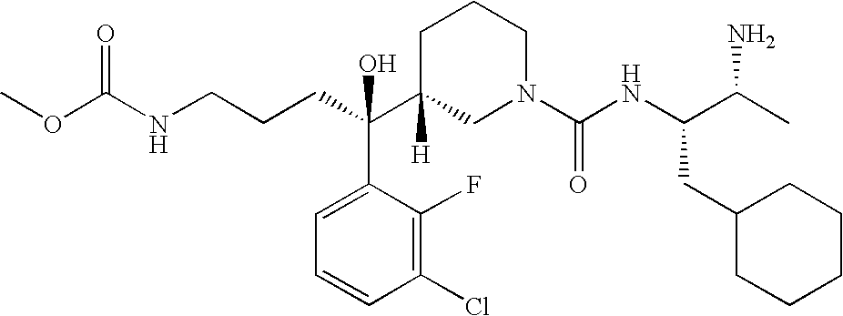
C(C(C1([H])CN(C(NC(CC2CCCCC2)C(C)N)=O)CCC1)(C1=CC=CC(Cl)=C1F)O)CCNC(OC)=O
